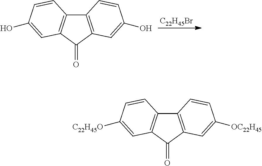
C12=C(C=C(O)C=C1)C(=O)C1=C2C=CC(O)=C1.[C22H45Br].C12=C(C(=O)C3=C1C=CC([C22H45O])=C3)C=C([OC22H45])C=C2
